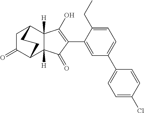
C1=C(C2=C(O)C3([H])C([H])(C2=O)C2C(=O)CC3CC2)C(CC)=CC=C1C1=CC=C(Cl)C=C1
